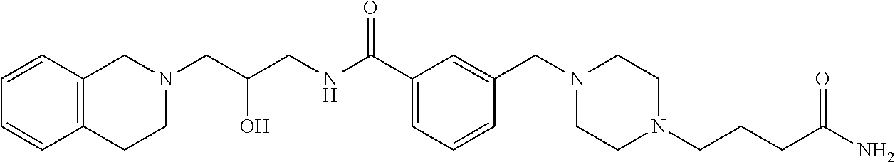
C1(C(NCC(CN2CCC3=C(C2)C=CC=C3)O)=O)=CC=CC(CN2CCN(CCCC(N)=O)CC2)=C1
